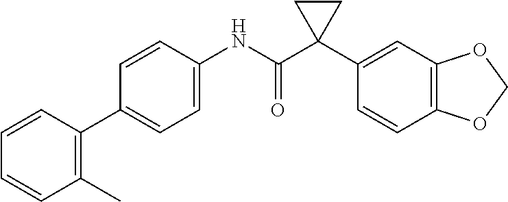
C1=C(NC(C2(C3=CC4=C(C=C3)OCO4)CC2)=O)C=CC(C2=C(C)C=CC=C2)=C1
